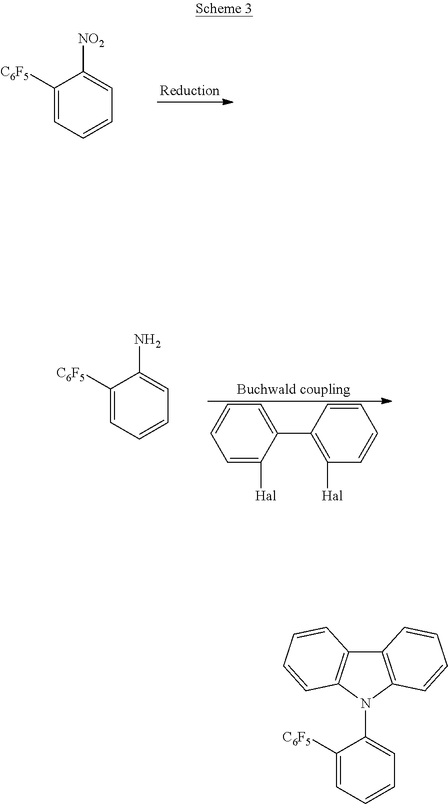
C1([C6F5])=CC=CC=C1[NO2].C1([C6F5])=CC=CC=C1N.C1=C([Hal])C(C2=C([Hal])C=CC=C2)=CC=C1.C12=C(N(C3=CC=CC=C3[C6F5])C3=C1C=CC=C3)C=CC=C2
